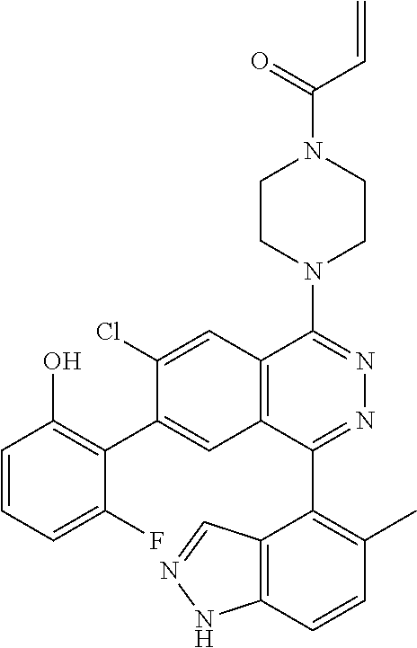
C=CC(N1CCN(C2=NN=C(C3=C(C)C=CC4=C3C=NN4)C3=C2C=C(Cl)C(C2=C(O)C=CC=C2F)=C3)CC1)=O
